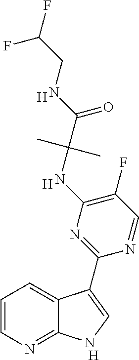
C1=CN=C2C(=C1)C(C1=NC(NC(C(NCC(F)F)=O)(C)C)=C(F)C=N1)=CN2.[H].[H].[H]
